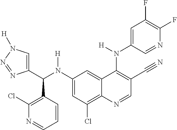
C1(N(C(C2=CN([H])N=N2)C2=C(Cl)N=CC=C2)[H])=CC(Cl)=C2C(=C1)C(N(C1=CC(F)=C(F)N=C1)[H])=C(C#N)C=N2
